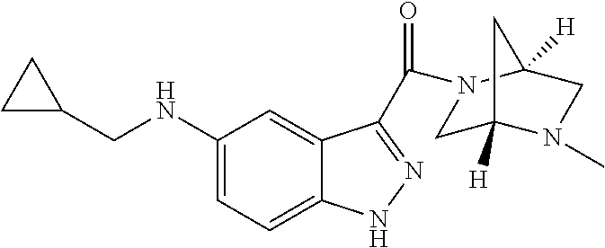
C1(NCC2CC2)=CC=C2C(=C1)C(C(N1CC3([H])N(C)CC1([H])C3)=O)=NN2
